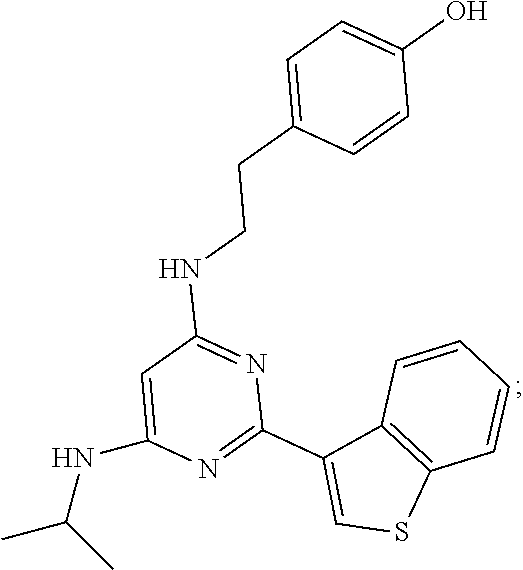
C1=C(NC(C)C)N=C(C2=CSC3=C2C=CC=C3)N=C1NCCC1=CC=C(O)C=C1
